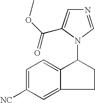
C1=C([NC])C=C2C(=C1)C(N1C=NC=C1C(OC)=O)CC2
